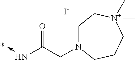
N(->C)C(CN1CC[N+](C)(C)CCC1)=O.[I-]
